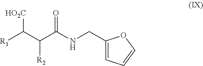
[HO2C]C(C(C(NCC1=CC=CO1)=O)[R2])[R1]
